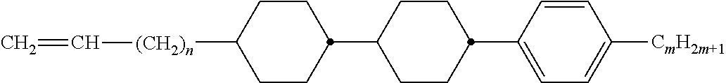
C1(C2CCC([(CH2)n]C=C)CC2)CCC(C2=CC=C([CmH2m+1])C=C2)CC1
